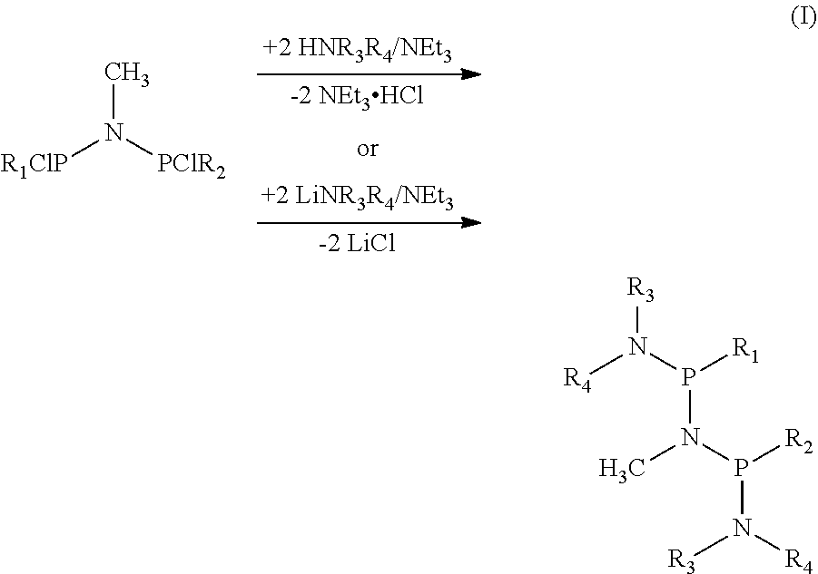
CN([PClR2])[R1ClP].[R3]N(P([R1])N(P([R2])N([R4])[R3])C)[R4]
